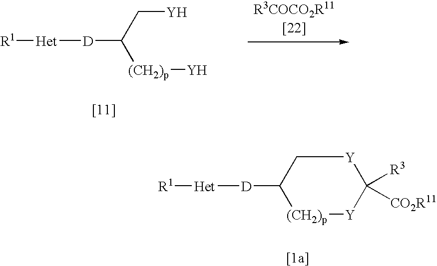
[(CH2)p]([Y])C(C[Y])[D][Het][R1].[(CH2)p]1[Y]C([R3])([CO2R11])[Y]CC1[D][Het][R1]
